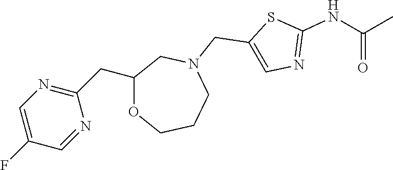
C1=C(F)C=NC(CC2OCCCN(CC3=CN=C(NC(=O)C)S3)C2)=N1
